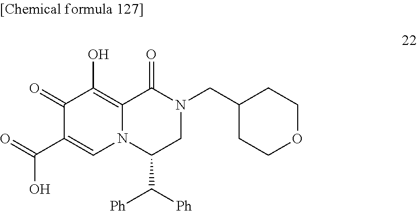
C1(=O)C(C(O)=O)=CN2C(=C1O)C(=O)N(CC1CCOCC1)CC2C([Ph])[Ph]
